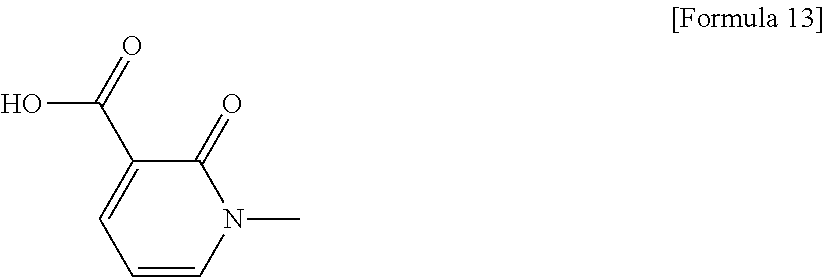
C1=CN(C)C(=O)C(C(=O)O)=C1
